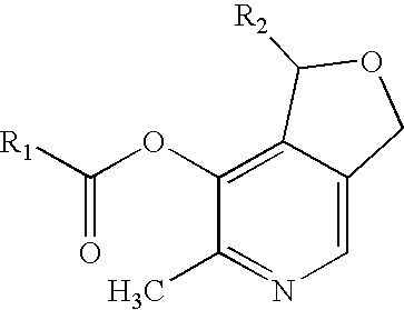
C1=C2C(=C(OC([R1])=O)C(C)=N1)C([R2])OC2
